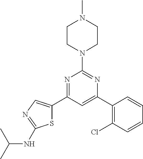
N1=C(C2=CN=C(NC(C)C)S2)C=C(C2=C(Cl)C=CC=C2)N=C1N1CCN(C)CC1
